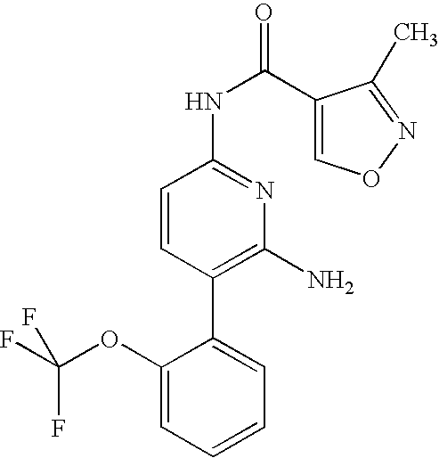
C1(OC(F)(F)F)=CC=CC=C1C1=C(N)N=C(NC(C2=CON=C2C)=O)C=C1
